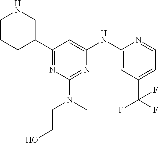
C1(N(CCO)C)=NC(NC2=CC(C(F)(F)F)=CC=N2)=CC(C2CNCCC2)=N1
